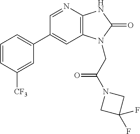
C1(C2=CC=CC([CF3])=C2)=CC2=C(N=C1)NC(=O)N2CC(N1CC(F)(F)C1)=O
